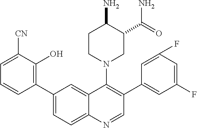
C1([CN])=CC=CC(C2=CC=C3C(=C2)C(N2CC(C(=O)N)C(N)CC2)=C(C2=CC(F)=CC(F)=C2)C=N3)=C1O
